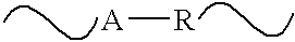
[A][R]
